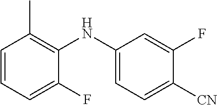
C1=CC=C(F)C(NC2=CC=C([CN])C(F)=C2)=C1C
